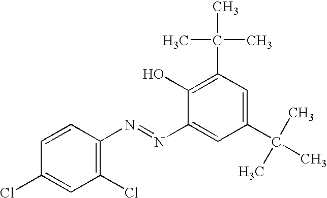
C1=C(Cl)C=CC(N=NC2=CC(C(C)(C)C)=CC(C(C)(C)C)=C2O)=C1Cl
